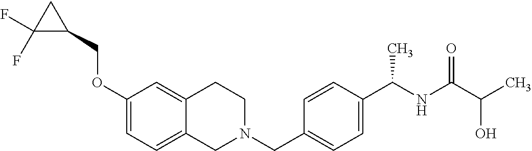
C1(OCC2CC2(F)F)=CC=C2C(=C1)CCN(CC1=CC=C(C(NC(=O)C(C)O)C)C=C1)C2
